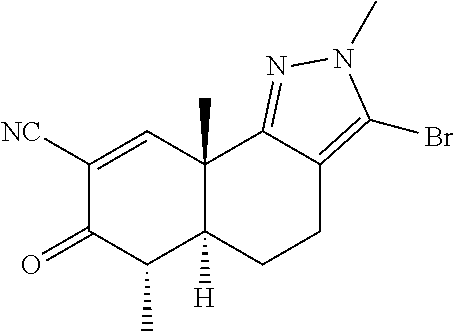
C1([NC])=CC2(C)C([H])(C(C)C1=O)CCC1=C(Br)N(C)N=C21
